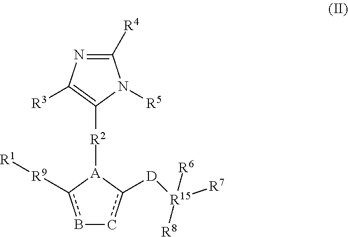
b1c([R9][R1])[A]([R2]C2=C([R3])N=C([R4])N2[R5])c([D][R15]([R7])([R8])[R6])c-1
